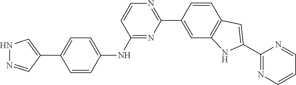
C1(C2=NC=CC(NC3=CC=C(C4=CNN=C4)C=C3)=N2)=CC2=C(C=C1)C=C(C1=NC=CC=N1)N2
